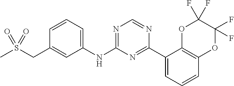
C1=CC=C(NC2=NC=NC(C3=CC=CC4=C3OC(F)(F)C(F)(F)O4)=N2)C=C1CS(C)(=O)=O
